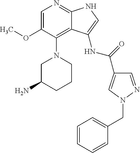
C1=C(OC)C(N2CC(N)CCC2)=C2C(=N1)NC=C2NC(=O)C1=CN(CC2=CC=CC=C2)N=C1
